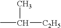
C([C2H5])(C)C
